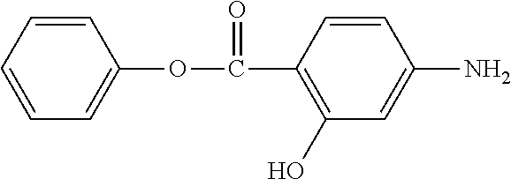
C(C1=C(O)C=C(N)C=C1)(OC1=CC=CC=C1)=O
